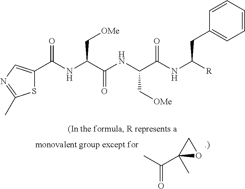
CC(C1(C)OC1)=O.C(NC(C(NC(C(NC([R])CC1=CC=CC=C1)=O)C[OMe])=O)C[OMe])(=O)C1=CN=C(C)S1
